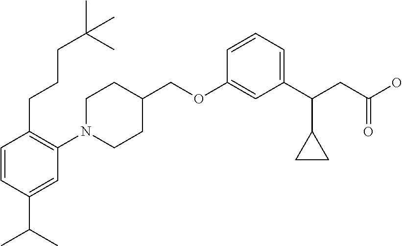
C1(OCC2CCN(C3=C(CCCC(C)(C)C)C=CC(C(C)C)=C3)CC2)=CC(C(CC(O)=O)C2CC2)=CC=C1
